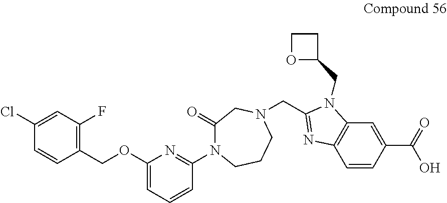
C1(Cl)=CC(F)=C(COC2=CC=CC(N3C(=O)CN(CC4=NC5=C(N4CC4CCO4)C=C(C(=O)O)C=C5)CCC3)=N2)C=C1
